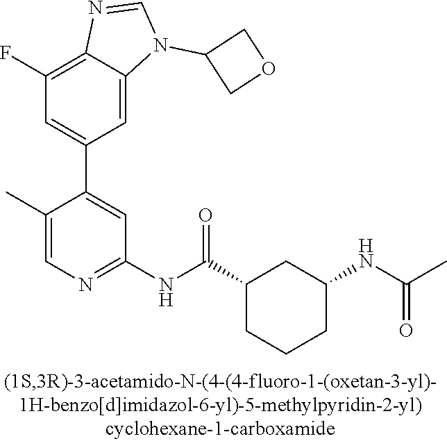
C1(F)=C2C(=CC(C3=CC(NC(C4CCCC(NC(=O)C)C4)=O)=NC=C3C)=C1)N(C1COC1)C=N2
